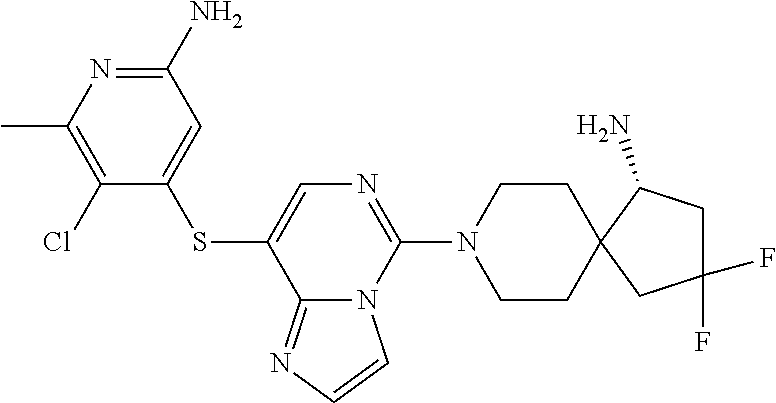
C1(N)=NC(C)=C(Cl)C(SC2=CN=C(N3CCC4(CC3)CC(F)(F)CC4N)N3C2=NC=C3)=C1
